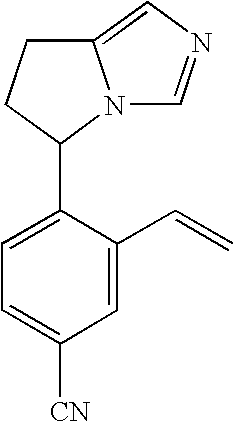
C1=C(C=C)C(C2N3C(=CN=C3)CC2)=CC=C1[CN]
